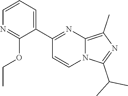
C1=CC=C(C2=NC3=C(C)N=C(C(C)C)N3C=C2)C(OCC)=N1
